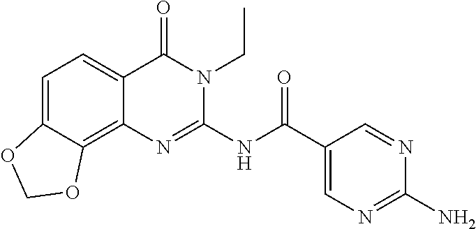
C1=C2C(=C3C(=C1)C(=O)N(CC)C(NC(=O)C1=CN=C(N)N=C1)=N3)OCO2
